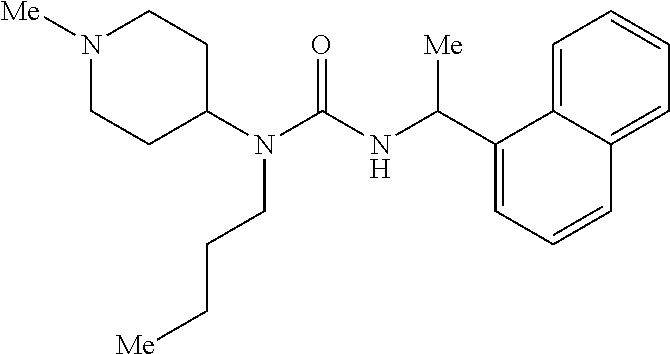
N1([Me])CCC(N(C(=O)NC(C2=CC=CC3=CC=CC=C23)[Me])CCC[Me])CC1
